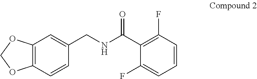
C12=C(C=CC(CNC(C3=C(F)C=CC=C3F)=O)=C1)OCO2
